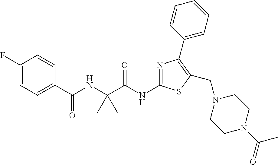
N(C(C(NC(C1=CC=C(F)C=C1)=O)(C)C)=O)C1=NC(C2=CC=CC=C2)=C(CN2CCN(C(=O)C)CC2)S1
